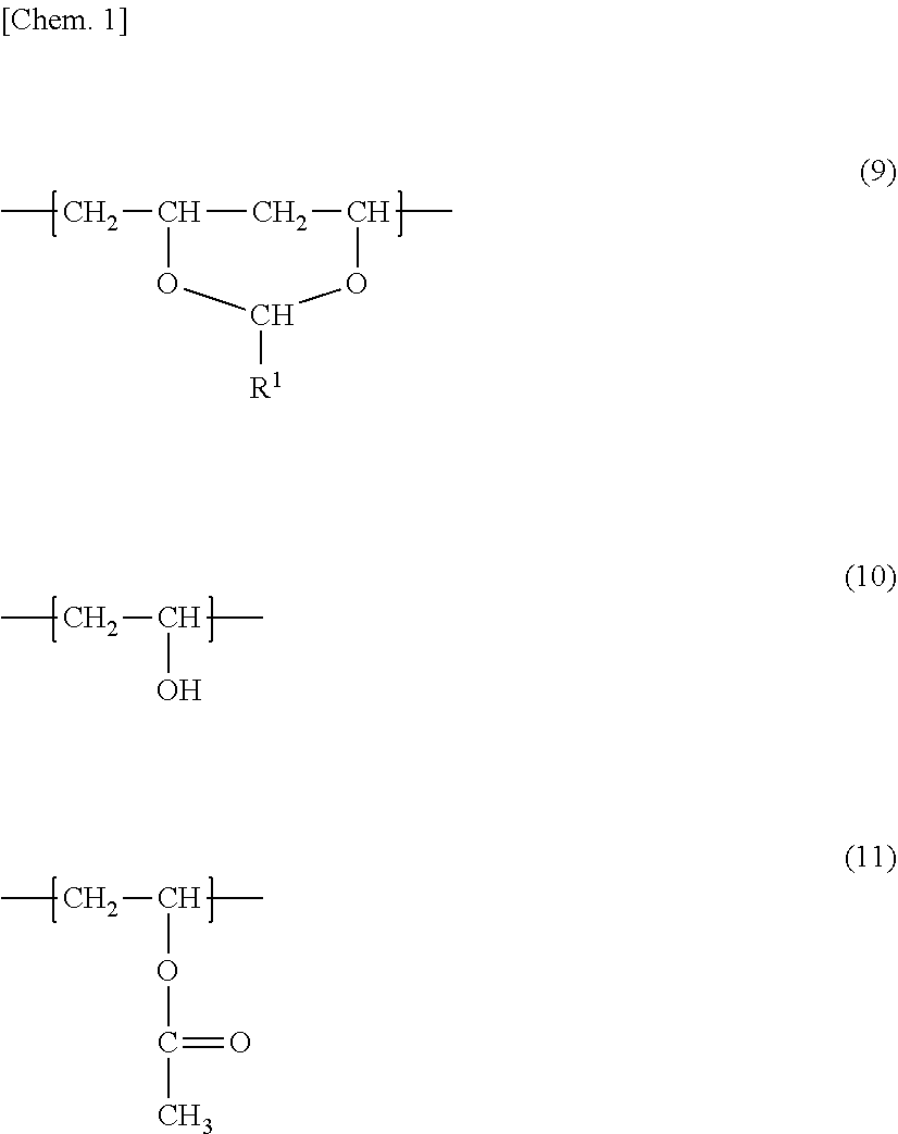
CCC1CC(C)OC([R1])O1.CCC(C)O.CCC(C)OC(=O)C
